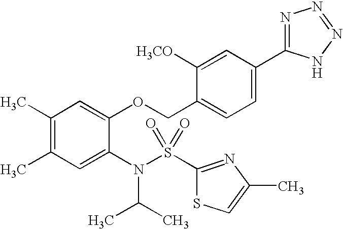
C1(C)=C(C)C=C(N(S(C2=NC(C)=CS2)(=O)=O)C(C)C)C(OCC2=CC=C(C3=NN=NN3)C=C2[H3CO])=C1
